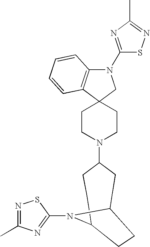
C1CN(C2CCC3N(C4=NC(C)=NS4)C(CC2)CC3)CCC12CN(C1=NC(C)=NS1)C1=C2C=CC=C1
